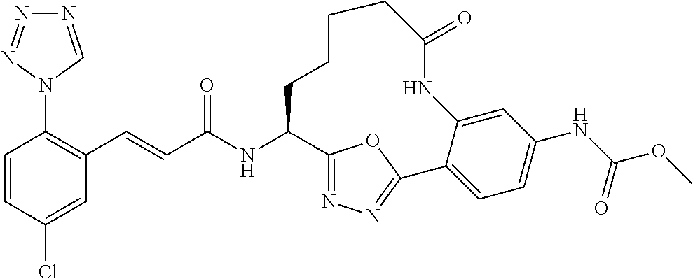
C(C(NC1C2=NN=C(O2)C2=CC=C(NC(OC)=O)C=C2NC(=O)CCCC1)=O)=CC1=C(N2C=NN=N2)C=CC(Cl)=C1
